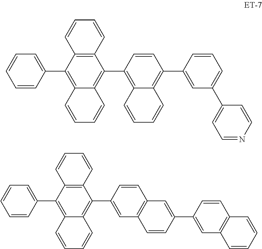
C1(C2=C3C(=C(C4=C5C(=C(C6=CC(C7=CC=NC=C7)=CC=C6)C=C4)C=CC=C5)C4=C2C=CC=C4)C=CC=C3)=CC=CC=C1.C1(C2=C3C(=C(C4=CC5=C(C=C4)C=C(C4=CC6=C(C=C4)C=CC=C6)C=C5)C4=C2C=CC=C4)C=CC=C3)=CC=CC=C1
